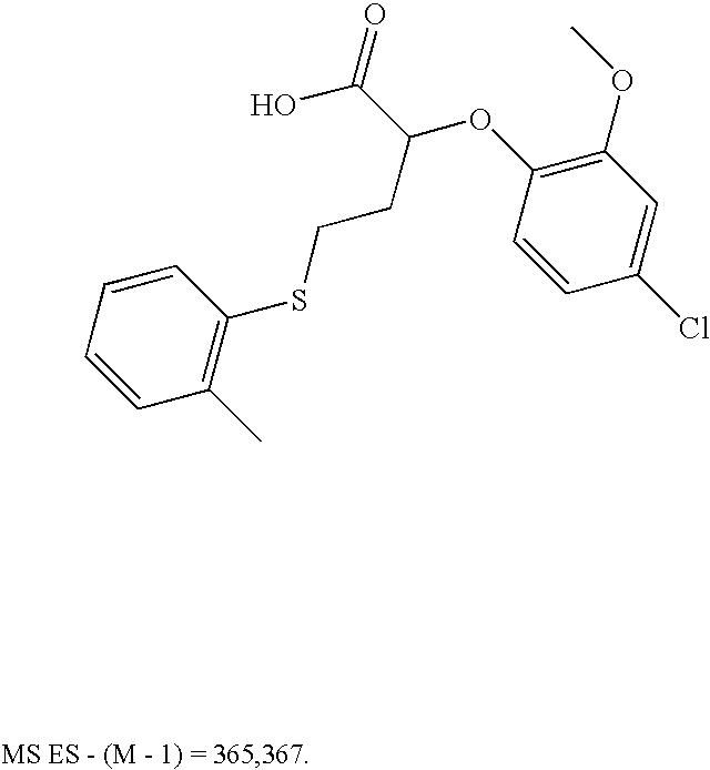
C1=CC(C)=C(SCCC(OC2=C(OC)C=C(Cl)C=C2)C(=O)O)C=C1
